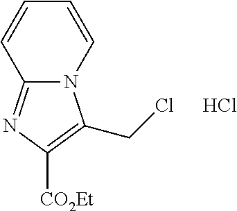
C12=NC([CO2Et])=C(CCl)N1C=CC=C2.Cl
